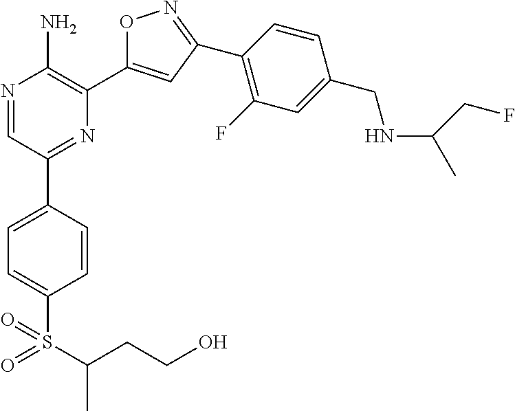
N1=CC(C2=CC=C(S(C(CCO)C)(=O)=O)C=C2)=NC(C2=CC(C3=C(F)C=C(CNC(CF)C)C=C3)=NO2)=C1N
